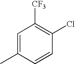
C1=C(C)C=CC(Cl)=C1[CF3]
